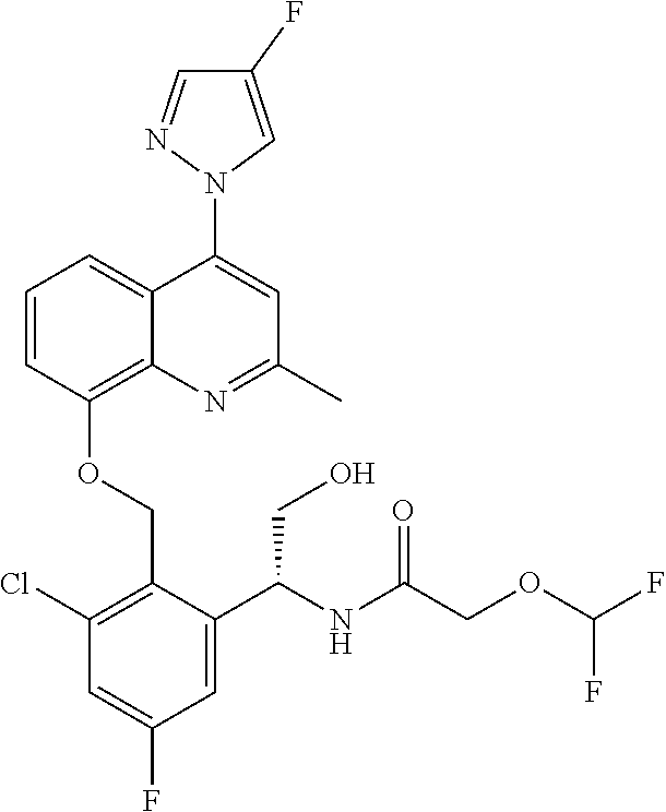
C1=CC(OCC2=C(Cl)C=C(F)C=C2C(NC(COC(F)F)=O)CO)=C2C(=C1)C(N1C=C(F)C=N1)=CC(C)=N2
